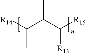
[R14]C(C(C([R15])[R13])C)C
